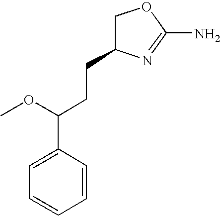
C1=CC=CC=C1C(OC)CCC1COC(N)=N1
